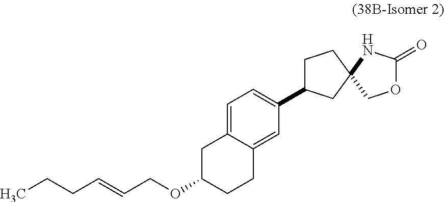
C1C(C2=CC=C3C(=C2)CCC(OCC=CCCC)C3)CC2(C1)COC(=O)N2
